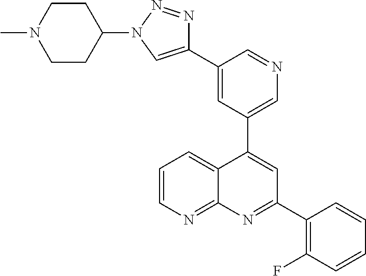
C1=C(C2=CN(C3CCN(C)CC3)N=N2)C=NC=C1C1=CC(C2=C(F)C=CC=C2)=NC2=NC=CC=C12
